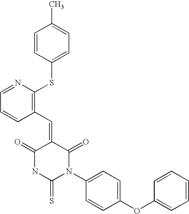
C1=CC(SC2=C(C=C3C(=O)NC(=S)N(C4=CC=C(OC5=CC=CC=C5)C=C4)C3=O)C=CC=N2)=CC=C1C
